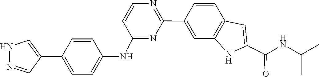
C1=CN=C(C2=CC3=C(C=C2)C=C(C(=O)NC(C)C)N3)N=C1NC1=CC=C(C2=CNN=C2)C=C1
